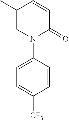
C1(C)=CN(C2=CC=C([CF3])C=C2)C(=O)C=C1
